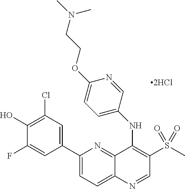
C1(C2=CC(Cl)=C(O)C(F)=C2)=CC=C2C(=N1)C(NC1=CC=C(OCCN(C)C)N=C1)=C(S(C)(=O)=O)C=N2
